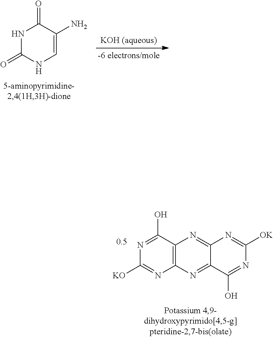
N1C(=O)NC=C(N)C1=O.N1=C(O)C2=C(N=C1[KO])N=C1C(=N2)N=C([OK])N=C1O
